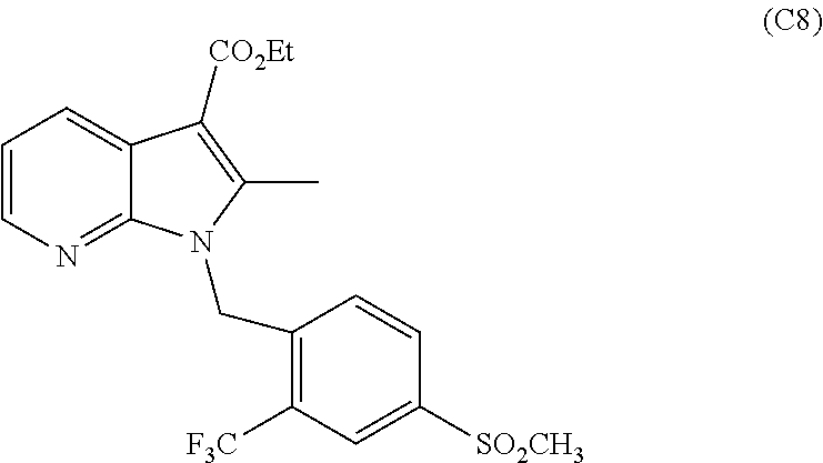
C12=CC=CN=C1N(CC1=C([F3C])C=C([SO2CH3])C=C1)C(C)=C2[CO2Et]
